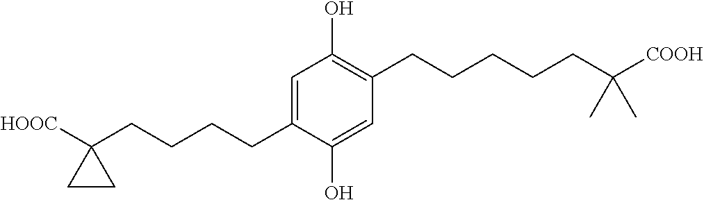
C1=C(CCCCC2([HOOC])CC2)C(O)=CC(CCCCCC([COOH])(C)C)=C1O
